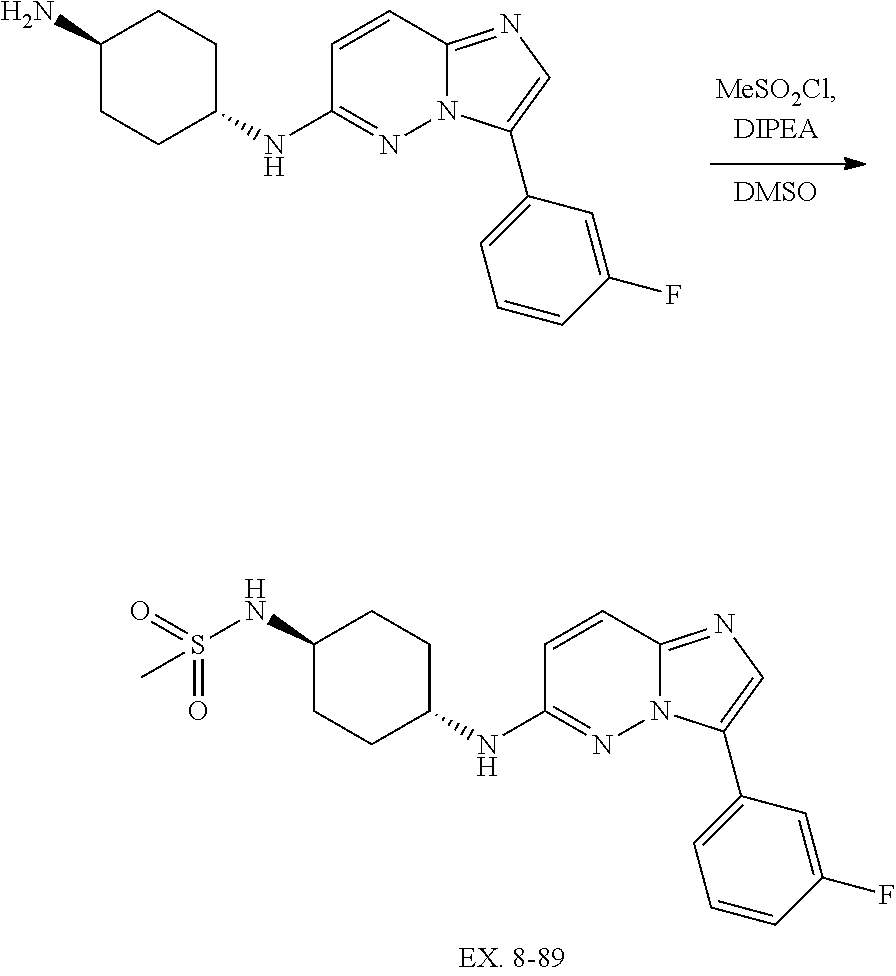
C1(N)CCC(NC2=NN3C(=NC=C3C3=CC=CC(F)=C3)C=C2)CC1.C1(NS(=O)(C)=O)CCC(NC2=NN3C(=NC=C3C3=CC=CC(F)=C3)C=C2)CC1
